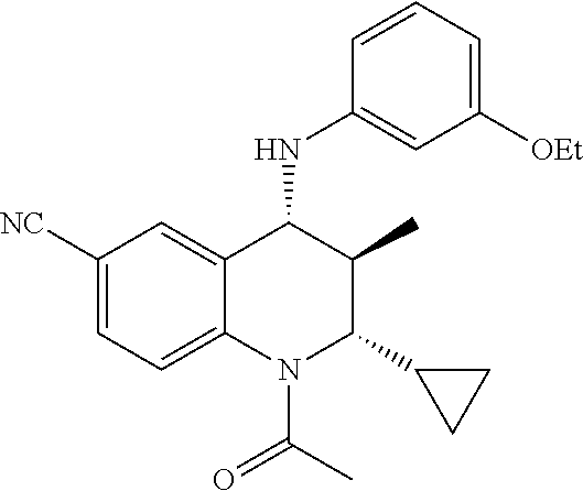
C1([NC])=CC=C2C(=C1)C(NC1=CC([OEt])=CC=C1)C(C)C(C1CC1)N2C(C)=O
